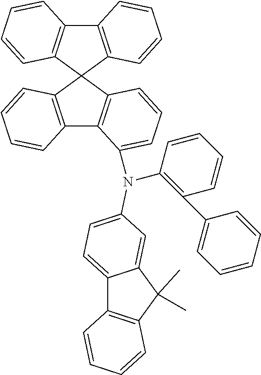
C12=C(C3(C4=C1C=CC=C4)C1=C(C4=C3C=CC=C4N(C3=C(C4=CC=CC=C4)C=CC=C3)C3=CC=C4C5=C(C(C)(C)C4=C3)C=CC=C5)C=CC=C1)C=CC=C2
